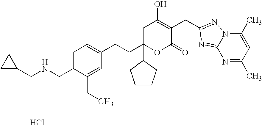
Cl.C(C1=CC=C(CCC2(C3CCCC3)OC(=O)C(CC3=NN4C(=N3)N=C(C)C=C4C)=C(O)C2)C=C1CC)NCC1CC1
